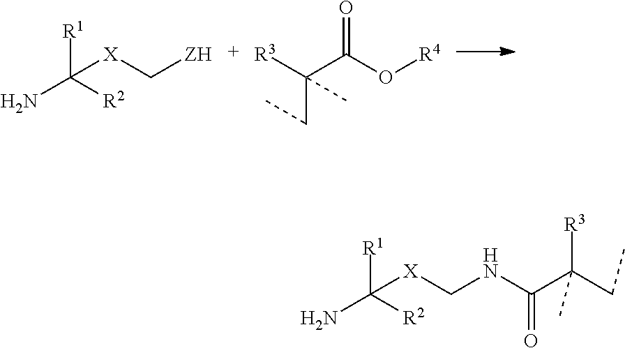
NC([R2])([X]C[ZH])[R1].C(C)(C(O[R4])=O)([R3])CC.NC([R2])([X]CNC(C(CC)([R3])C)=O)[R1]
